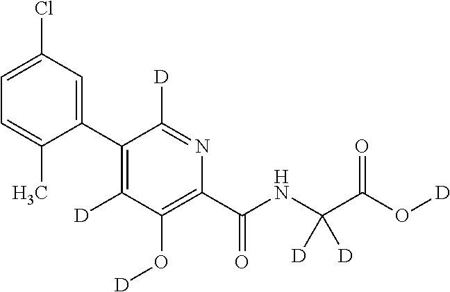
C1(C2=C([D])C(O[D])=C(C(NC(C(O[D])=O)([D])[D])=O)N=C2[D])=CC(Cl)=CC=C1C
